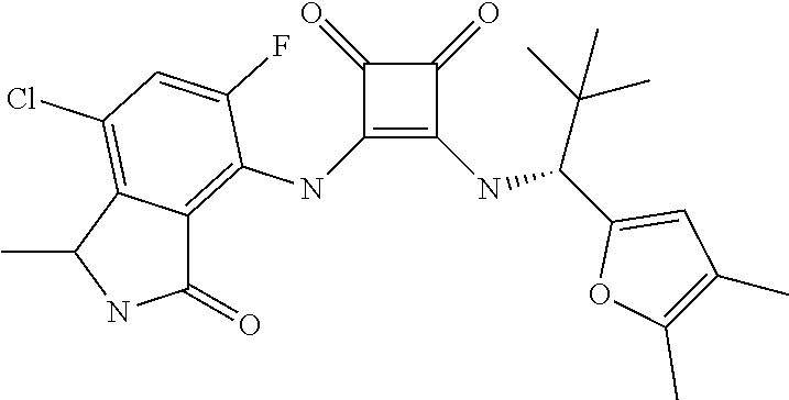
C1(NC2=C3C(=C(Cl)C=C2F)C(C)NC3=O)=C(NC(C2=CC(C)=C(C)O2)C(C)(C)C)C(=O)C1=O
